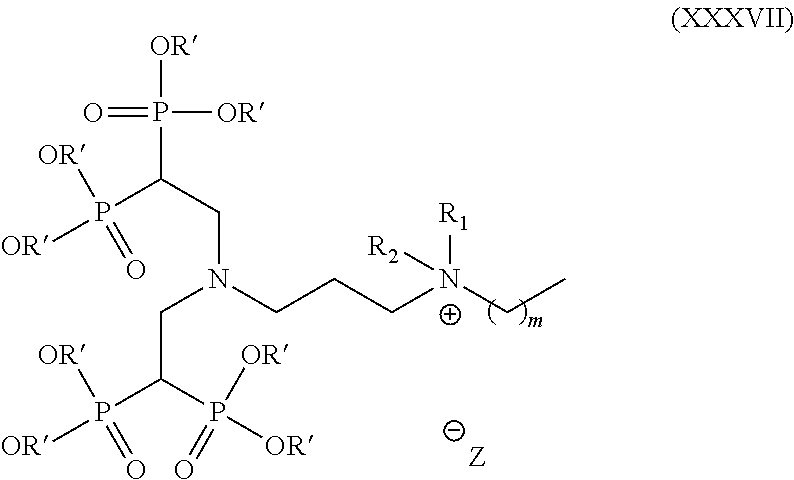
C(P([OR])([OR])=O)(P([OR])([OR])=O)CN(CC(P([OR])([OR])=O)P([OR])([OR])=O)CCC[N+](CC)([R2])[R1]
